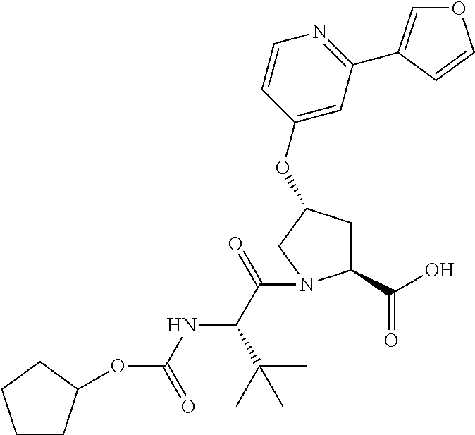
C1CC(OC(NC(C(C)(C)C)C(=O)N2C(C(=O)O)CC(OC3=CC(C4=COC=C4)=NC=C3)C2)=O)CC1
